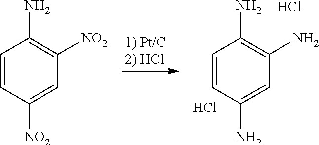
C1=CC([NO2])=CC([NO2])=C1N.C1=CC(N)=CC(N)=C1N.Cl.Cl
